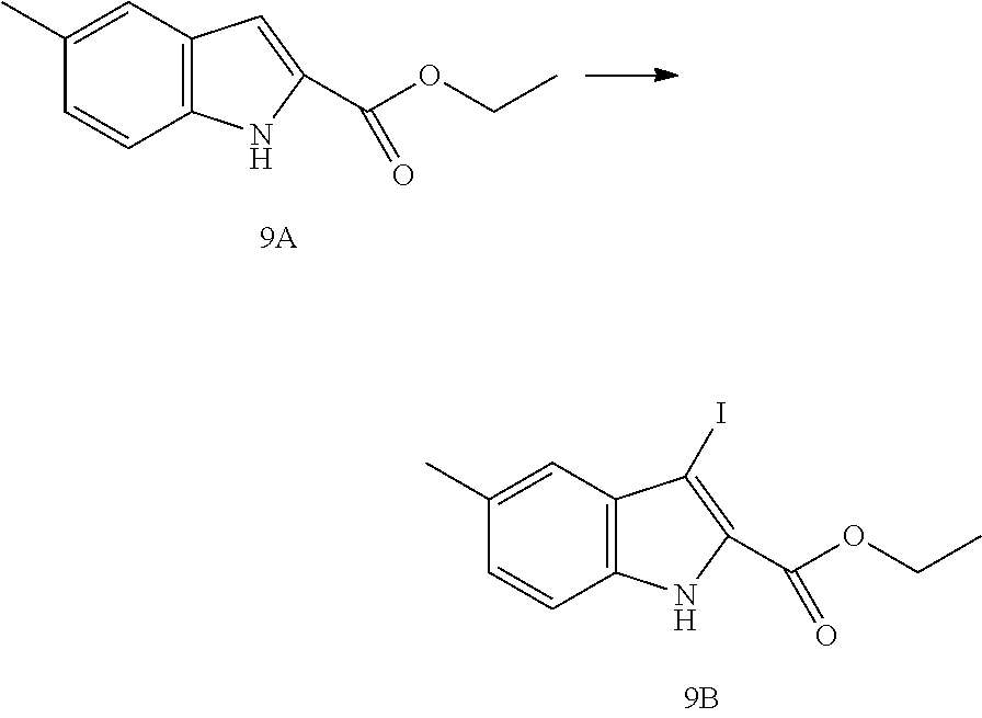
C12=C(C=C(C)C=C1)C(I)=C(C(OCC)=O)N2.C12=C(C=C(C)C=C1)C=C(C(OCC)=O)N2
